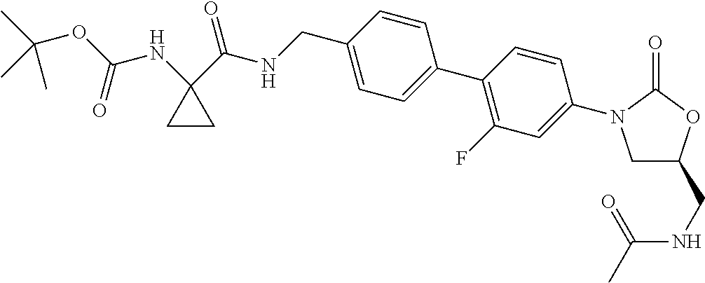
C(C1=CC=C(C2=C(F)C=C(N3CC(CNC(C)=O)OC3=O)C=C2)C=C1)NC(C1(NC(OC(C)(C)C)=O)CC1)=O
